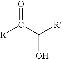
[R]C(C([R])O)=O
